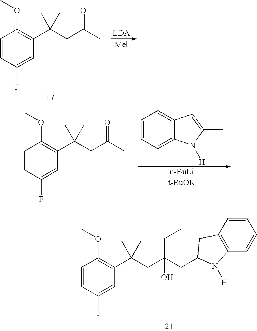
C1=CC(F)=CC(C(CC(C)=O)(C)C)=C1OC.[n-BuLi].[t-BuOK].C1=CC(F)=CC(C(CC(C)=O)(C)C)=C1OC.C1=CC=C2C(=C1)C=C(C)N2[H].C1=CC(F)=CC(C(CC(CC2CC3=C(C=CC=C3)N2[H])(CC)O)(C)C)=C1OC
